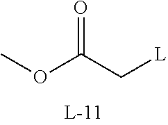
COC(C[L])=O
